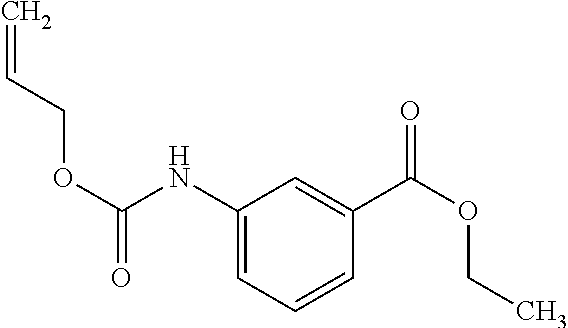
C=CCOC(=O)NC1=CC=CC(C(OCC)=O)=C1
